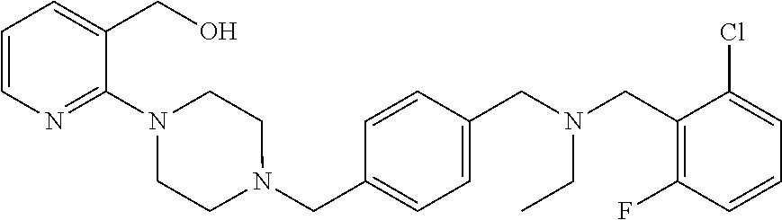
C1(CN(CC2=CC=C(CN3CCN(C4=NC=CC=C4CO)CC3)C=C2)CC)=C(F)C=CC=C1Cl
